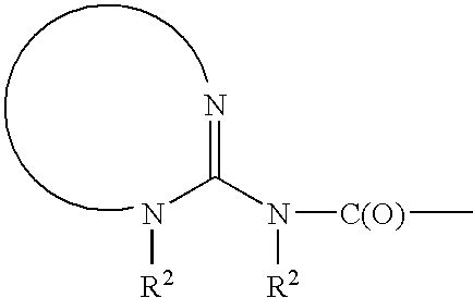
N=C(N([R2])[C(O)]C)N[R2]
